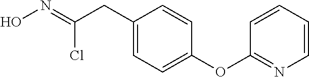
C1(CC(=NO)Cl)=CC=C(OC2=NC=CC=C2)C=C1
